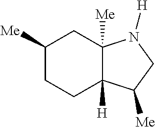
C1([Me])CCC2([H])C([Me])(C1)N([H])CC2[Me]
